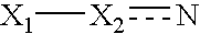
[X1][X2]n
